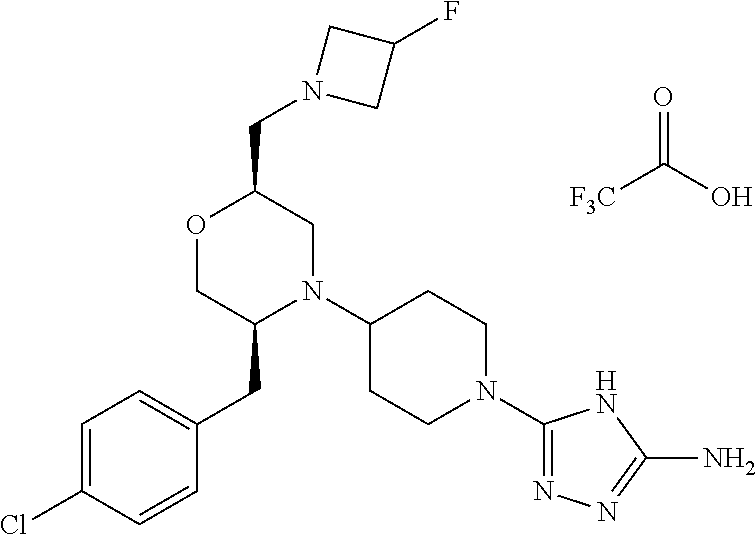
[F3C]C(O)=O.C(C1OCC(CC2=CC=C(Cl)C=C2)N(C2CCN(C3=NN=C(N)N3)CC2)C1)N1CC(F)C1
